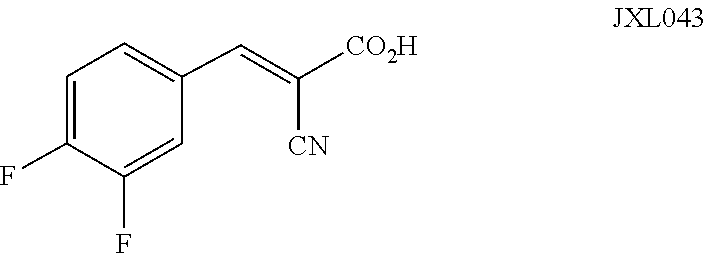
C1=C(F)C(F)=CC(C=C([CO2H])[CN])=C1
